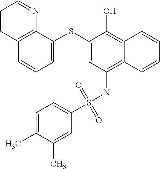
C1=C(SC2=CC(NS(C3=CC=C(C)C(C)=C3)(=O)=O)=C3C(=C2O)C=CC=C3)C2=C(C=C1)C=CC=N2
